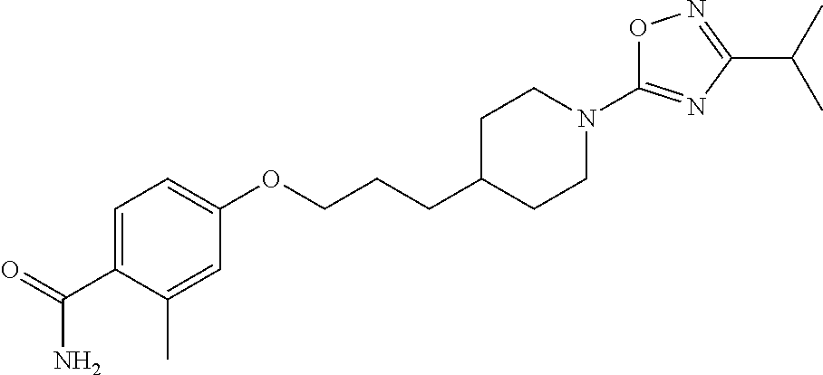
C1=C(C(=O)N)C(C)=CC(OCCCC2CCN(C3=NC(C(C)C)=NO3)CC2)=C1
